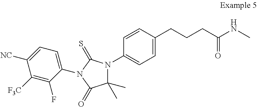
C1([F3C])=C(F)C(N2C(=S)N(C3=CC=C(CCCC(NC)=O)C=C3)C(C)(C)C2=O)=CC=C1[NC]
